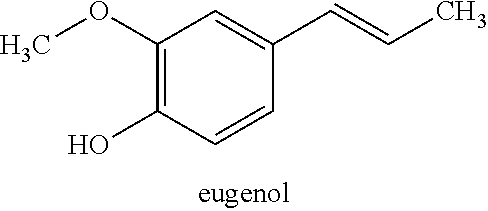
C1(OC)=C(O)C=CC(C=CC)=C1
